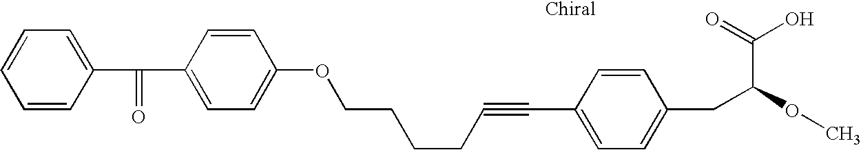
C1=CC(C(C2=CC=C(OCCCCC#CC3=CC=C(CC(OC)C(=O)O)C=C3)C=C2)=O)=CC=C1
